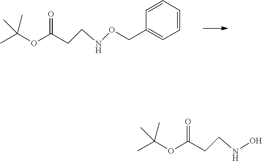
C(OC(CCNOCC1=CC=CC=C1)=O)(C)(C)C.C(OC(CCNO)=O)(C)(C)C
